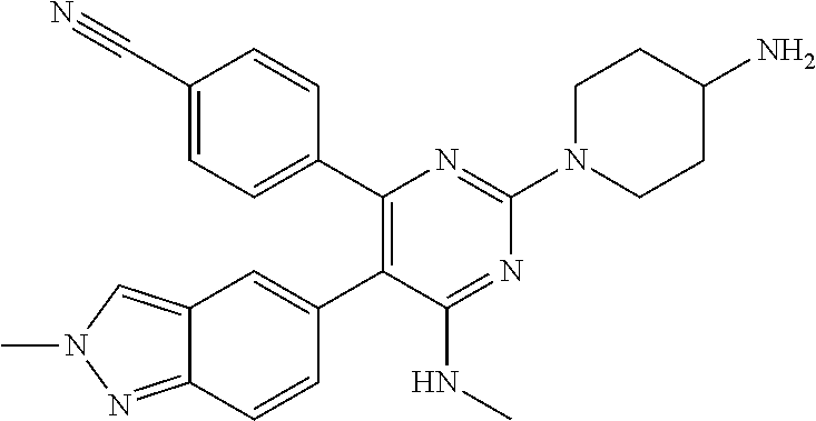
C1=CC2=NN(C)C=C2C=C1C1=C(C2=CC=C(C#N)C=C2)N=C(N2CCC(N)CC2)N=C1NC
